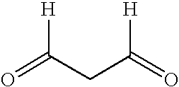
O=C(CC(=O)[H])[H]
